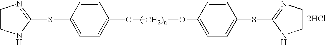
[.2HCl].C1CNC(SC2=CC=C(O[CH2)n]OC3=CC=C(SC4=NCCN4)C=C3)C=C2)=N1
